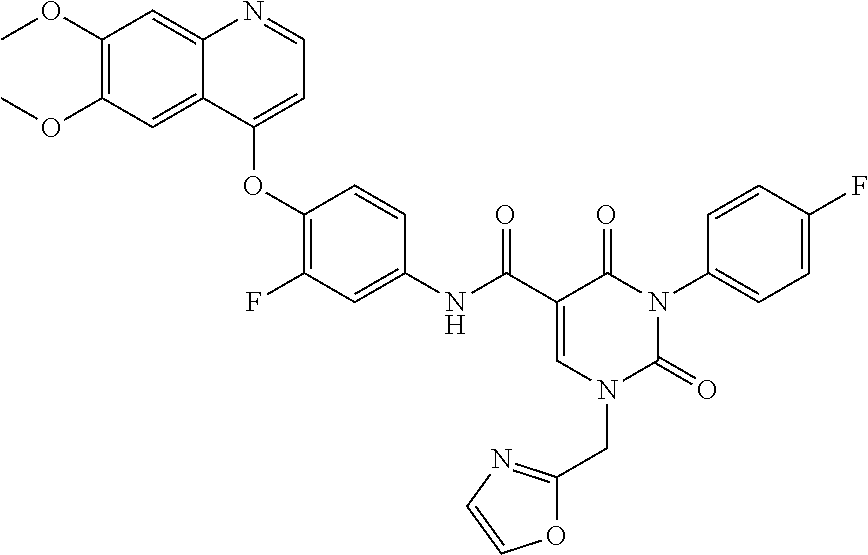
C1(OC)=C(OC)C=C2C(=C1)N=CC=C2OC1=C(F)C=C(NC(C2=CN(CC3=NC=CO3)C(=O)N(C3=CC=C(F)C=C3)C2=O)=O)C=C1
